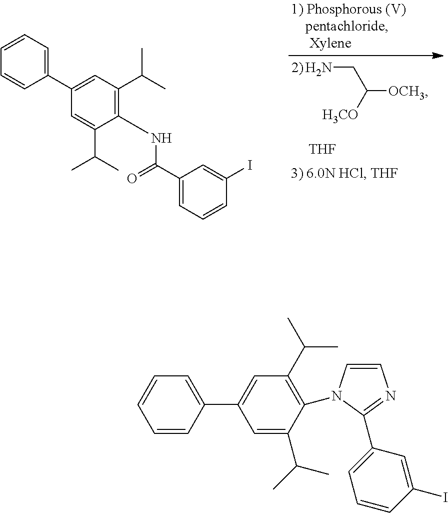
NCC([H3CO])[OCH3].[THF].C1(C2=CC(C(C)C)=C(NC(=O)C3=CC=CC(I)=C3)C(C(C)C)=C2)=CC=CC=C1.C1=CN(C2=C(C(C)C)C=C(C3=CC=CC=C3)C=C2C(C)C)C(C2=CC=CC(I)=C2)=N1
